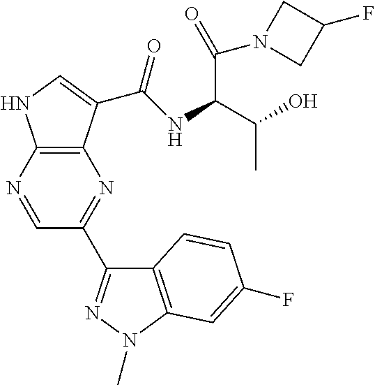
C12=C(C(C(NC(C(C)O)C(=O)N3CC(F)C3)=O)=CN1)N=C(C1=NN(C)C3=C1C=CC(F)=C3)C=N2
